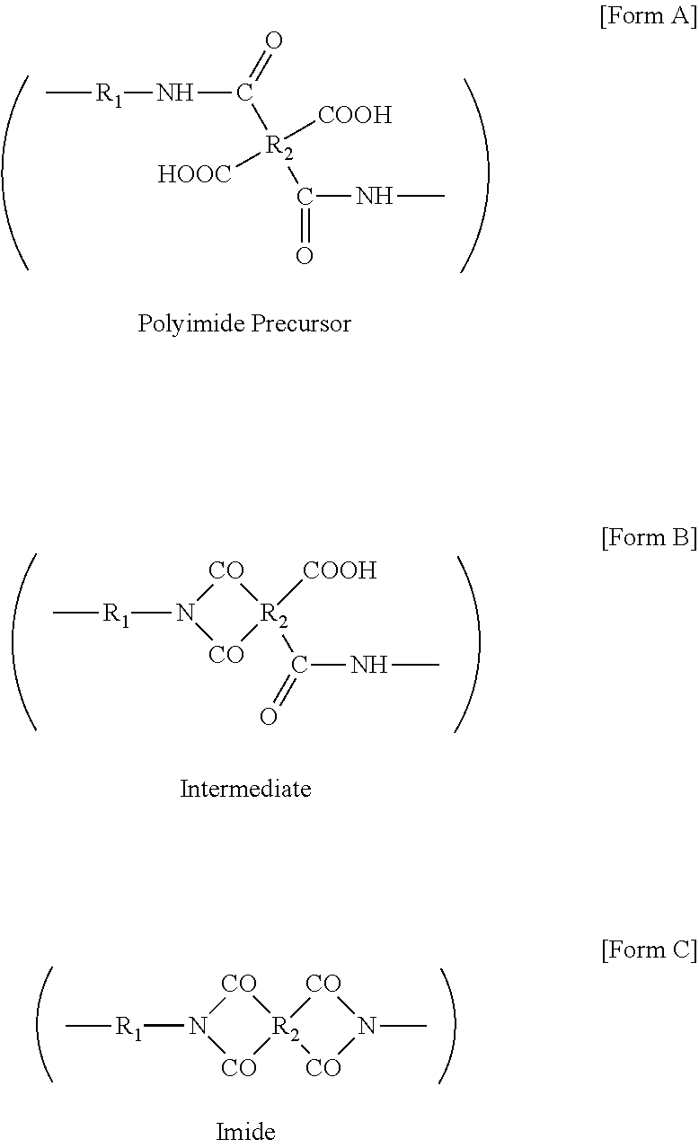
C[R1]NC(=O)[R2](C(=O)NC)([COOH])[HOOC].[CO]1N([R1]C)[CO][R2]1([COOH])C(=O)NC.[CO]1N([R1]C)[CO][R2]12[CO]N(C)[CO]2
